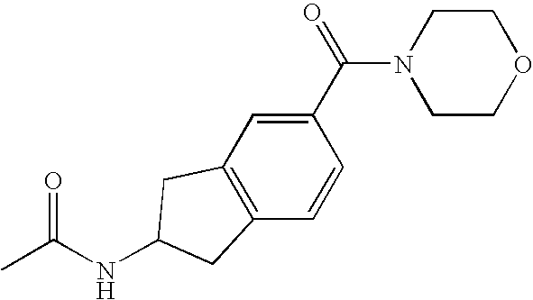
C12=C(C=C(C(=O)N3CCOCC3)C=C1)CC(NC(C)=O)C2
